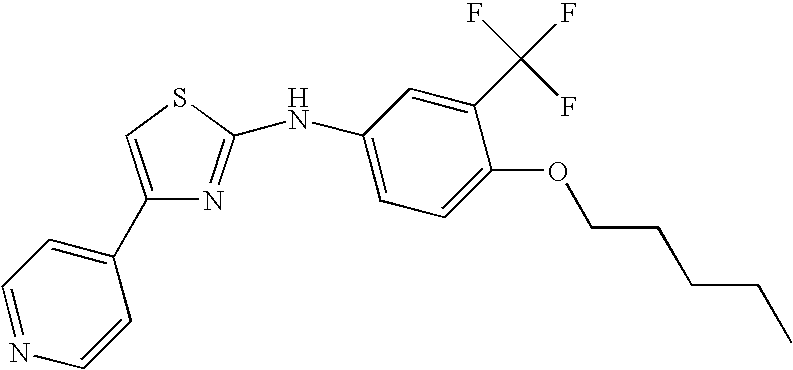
C1(C2=CC=NC=C2)=CSC(NC2=CC=C(OCCCCC)C(C(F)(F)F)=C2)=N1
